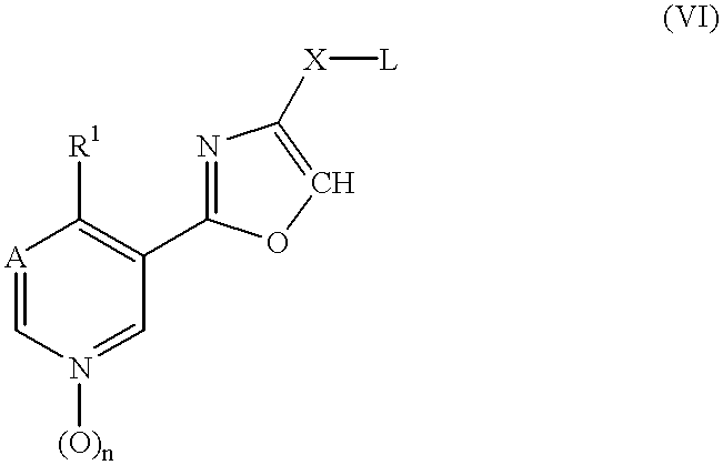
[A]1=CN([(O)n])=CC(C2=NC([X][L])=CO2)=C1[R1]
